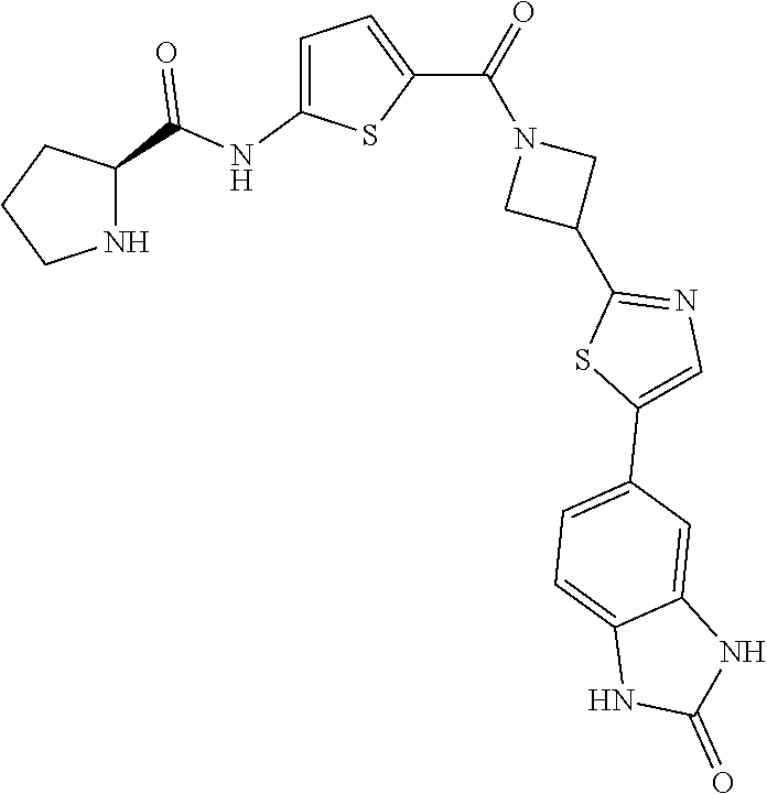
C1CNC(C(NC2=CC=C(C(=O)N3CC(C4=NC=C(C5=CC=C6C(=C5)NC(=O)N6)S4)C3)S2)=O)C1
